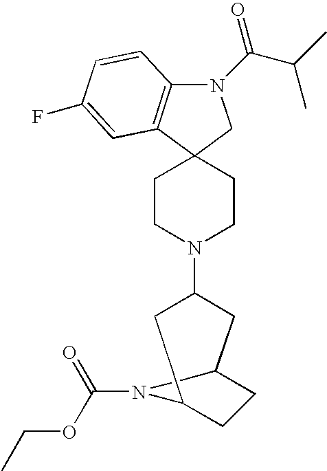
N1(C(C(C)C)=O)C2=C(C3(C1)CCN(C1CC4CCC(C1)N4C(=O)OCC)CC3)C=C(F)C=C2
